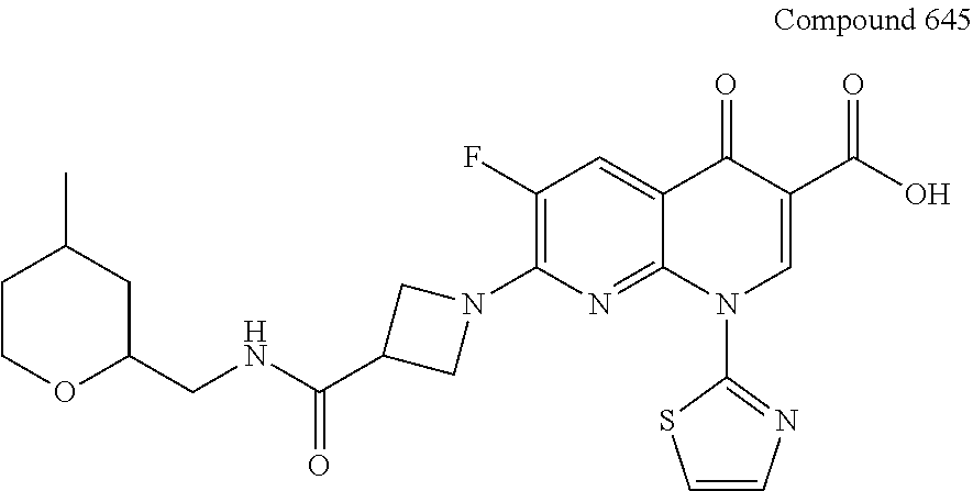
C1(F)=C(N2CC(C(NCC3OCCC(C)C3)=O)C2)N=C2C(=C1)C(=O)C(C(O)=O)=CN2C1=NC=CS1
